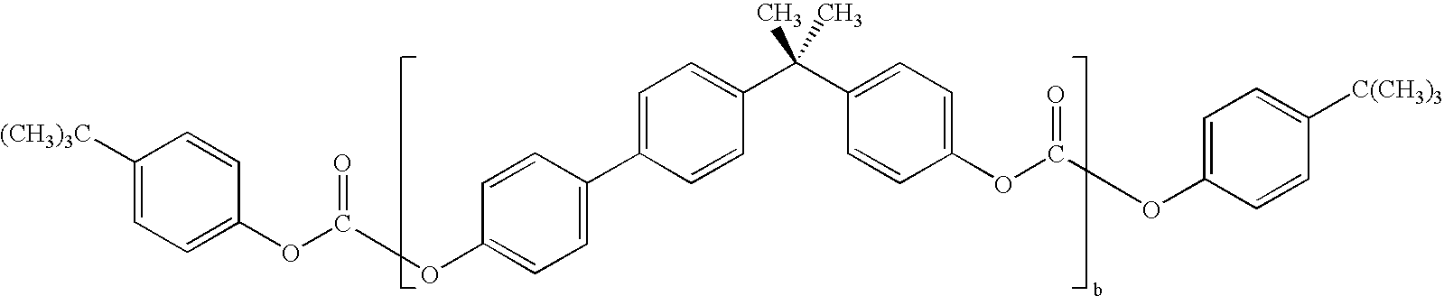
C1([(CH3)3C])=CC=C(OC(OC2=CC=C(C3=CC=C(C(C4=CC=C(OC(OC5=CC=C([C(CH3)3])C=C5)=O)C=C4)(C)C)C=C3)C=C2)=O)C=C1
